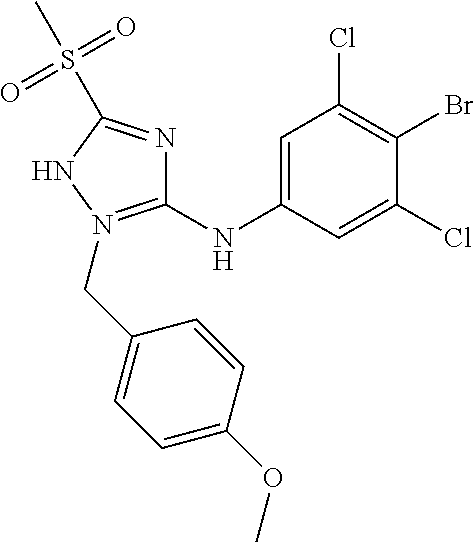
C1=C(NC2=N(CC3=CC=C(OC)C=C3)NC(S(=O)(=O)C)=N2)C=C(Cl)C(Br)=C1Cl
